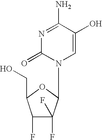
N1=C(N)C(O)=CN(C2C(F)(F)C(F)C(CO)O2)C1=O
